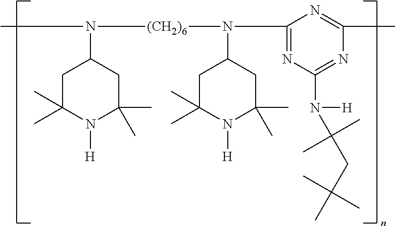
N(C1CC(C)(C)N([H])C(C)(C)C1)([(CH2)6]N(C1CC(C)(C)N([H])C(C)(C)C1)C1=NC(N(C(C)(C)CC(C)(C)C)[H])=NC(C)=N1)C
